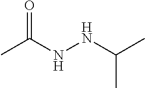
CC(NNC(C)C)=O
